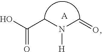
[A].OC(CN(C=O)[H])=O
